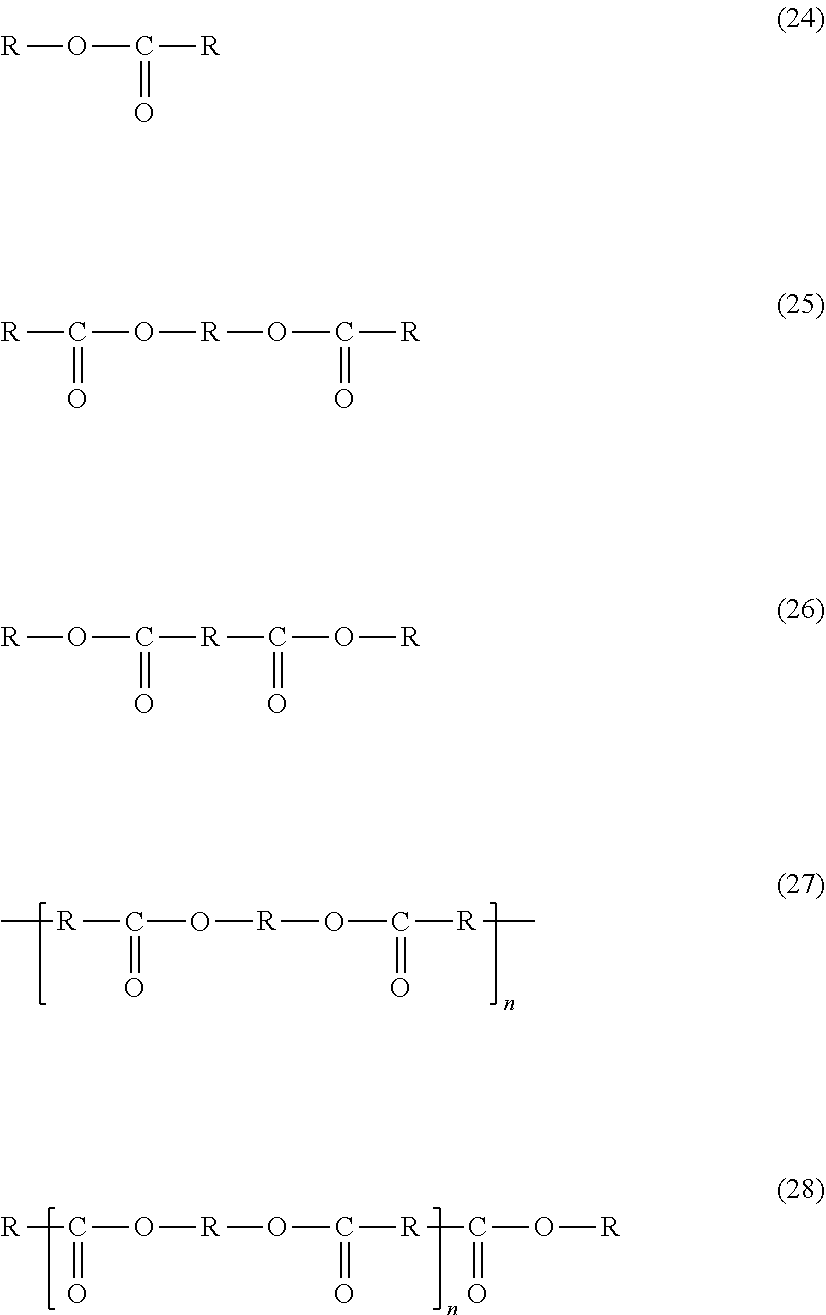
[R](C(O[R]OC([R]C)=O)=O)C.[R]C(O[R]OC([R]C(O[R])=O)=O)=O.[R]OC(=O)[R].[R]C(O[R]OC(=O)[R])=O.[R]OC([R]C(O[R])=O)=O
